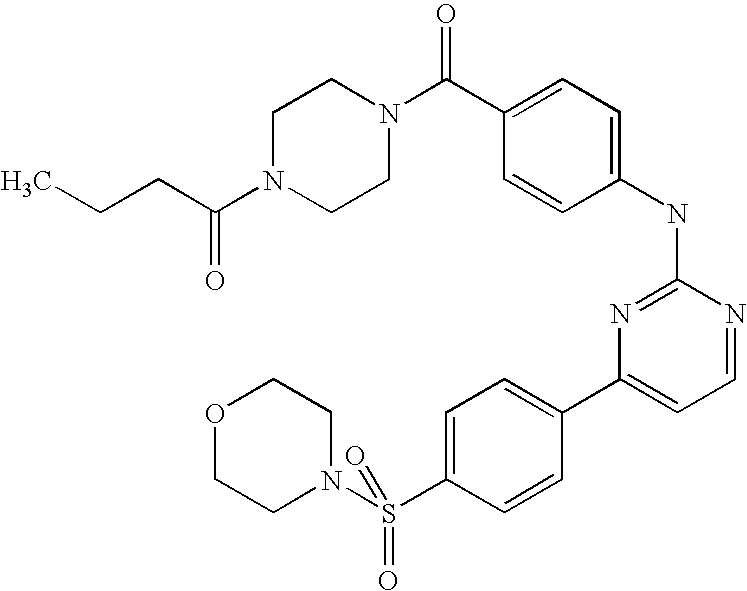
C1N(C(CCC)=O)CCN(C(C2=CC=C(NC3=NC(C4=CC=C(S(N5CCOCC5)(=O)=O)C=C4)=CC=N3)C=C2)=O)C1
